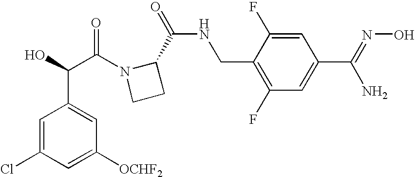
C1([OCHF2])=CC(Cl)=CC(C(O)C(N2CCC2C(NCC2=C(F)C=C(C(=NO)N)C=C2F)=O)=O)=C1
